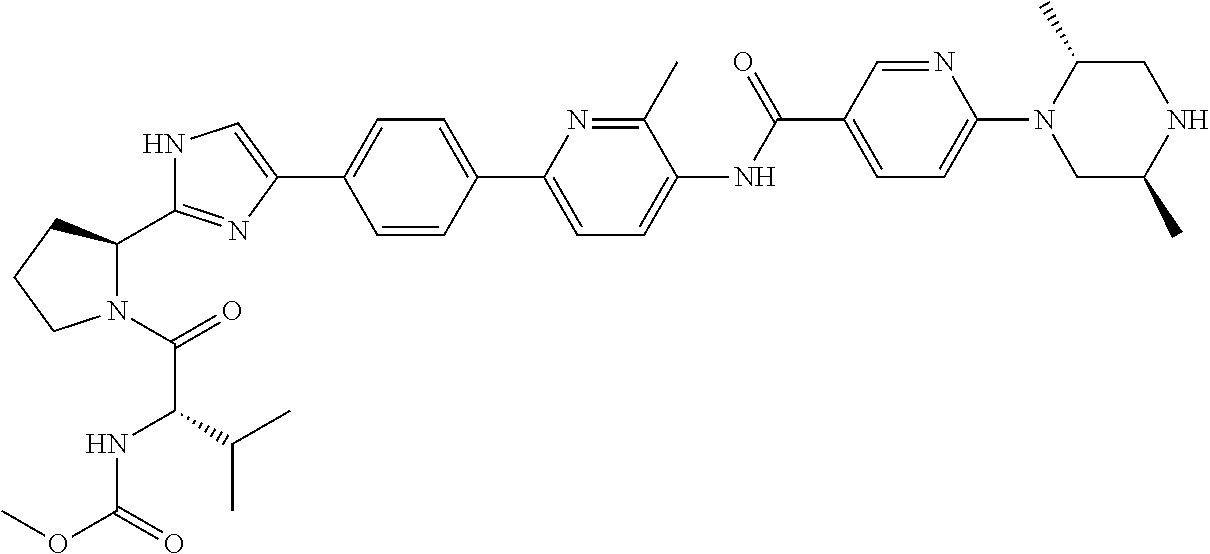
C1=CC(C2=CC=C(NC(C3=CC=C(N4CC(C)NCC4C)N=C3)=O)C(C)=N2)=CC=C1C1=CNC(C2N(C(=O)C(NC(OC)=O)C(C)C)CCC2)=N1
